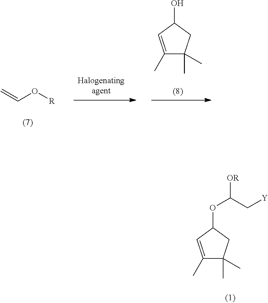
C1(C)=CC(OC(C[Y])[OR])CC1(C)C.C1(C)=CC(O)CC1(C)C.C=CO[R]
